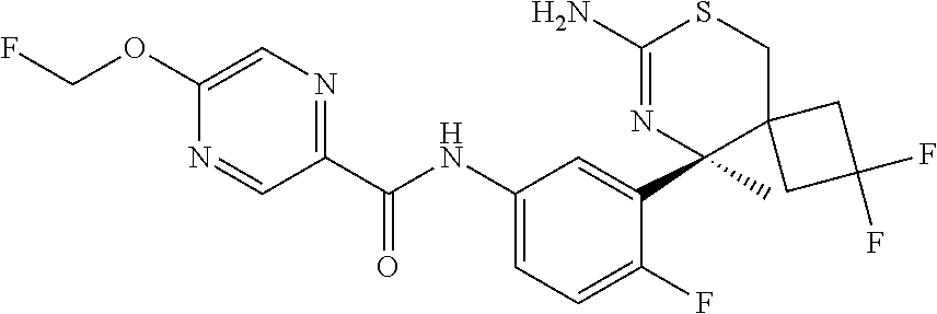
C1(C(NC2=CC=C(F)C(C3(C)C4(CSC(N)=N3)CC(F)(F)C4)=C2)=O)=NC=C(OCF)N=C1
